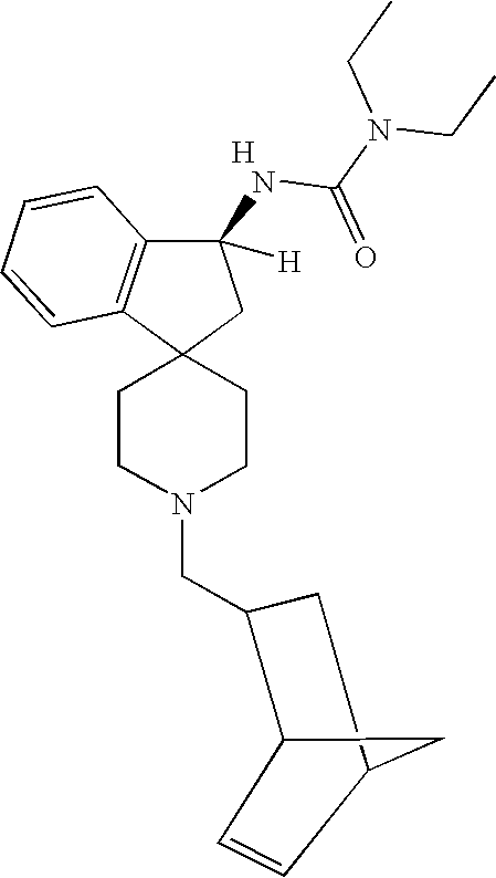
C1CN(CC2CC3CC2C=C3)CCC12CC(NC(N(CC)CC)=O)([H])C1=C2C=CC=C1.[H]
